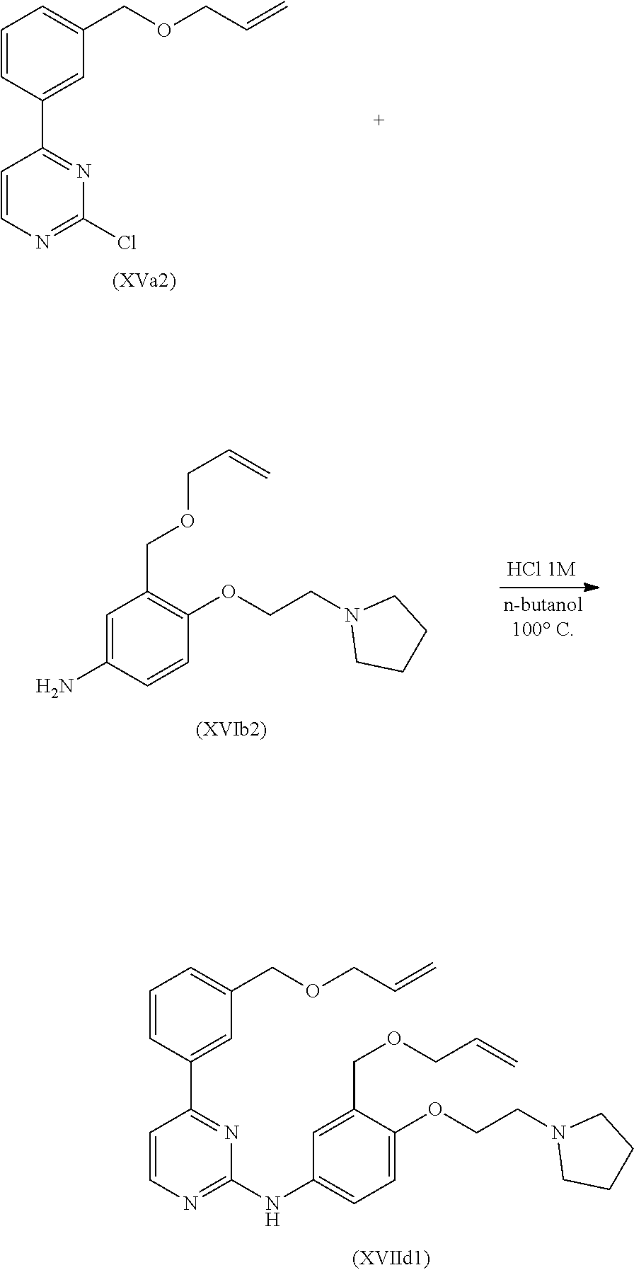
C1=CN=C(Cl)N=C1C1=CC(COCC=C)=CC=C1.C1=C(N)C=CC(OCCN2CCCC2)=C1COCC=C.C1=C(COCC=C)C(OCCN2CCCC2)=CC=C1NC1=NC=CC(C2=CC(COCC=C)=CC=C2)=N1
